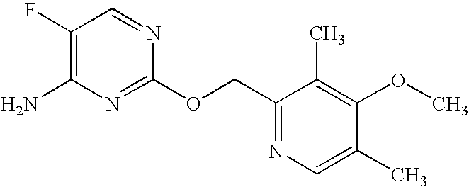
C1(F)=C(N)N=C(OCC2=NC=C(C)C(OC)=C2C)N=C1
